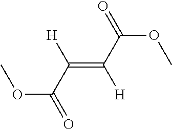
COC(C([H])=C(C(=O)OC)[H])=O
